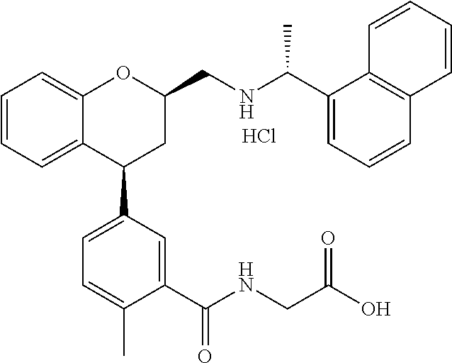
C1C(CNC(C2=CC=CC3=C2C=CC=C3)C)OC2=CC=CC=C2C1C1=CC=C(C)C(C(NCC(O)=O)=O)=C1.Cl
